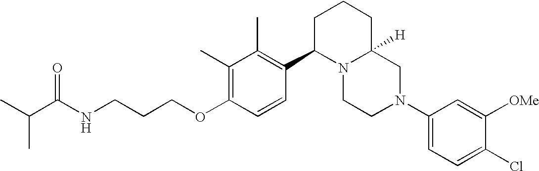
C1(C)=C(OCCCNC(C(C)C)=O)C=CC(C2N3C([H])(CCC2)CN(C2=CC=C(Cl)C([OMe])=C2)CC3)=C1C
